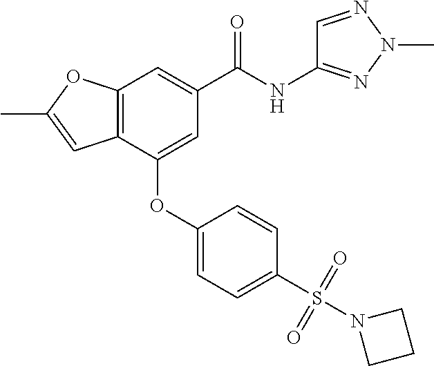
C12=C(C(OC3=CC=C(S(N4CCC4)(=O)=O)C=C3)=CC(C(NC3=NN(C)N=C3)=O)=C1)C=C(C)O2
